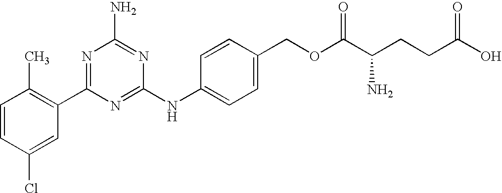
C1=CC(Cl)=CC(C2=NC(N)=NC(NC3=CC=C(COC(=O)C(CCC(O)=O)N)C=C3)=N2)=C1C
